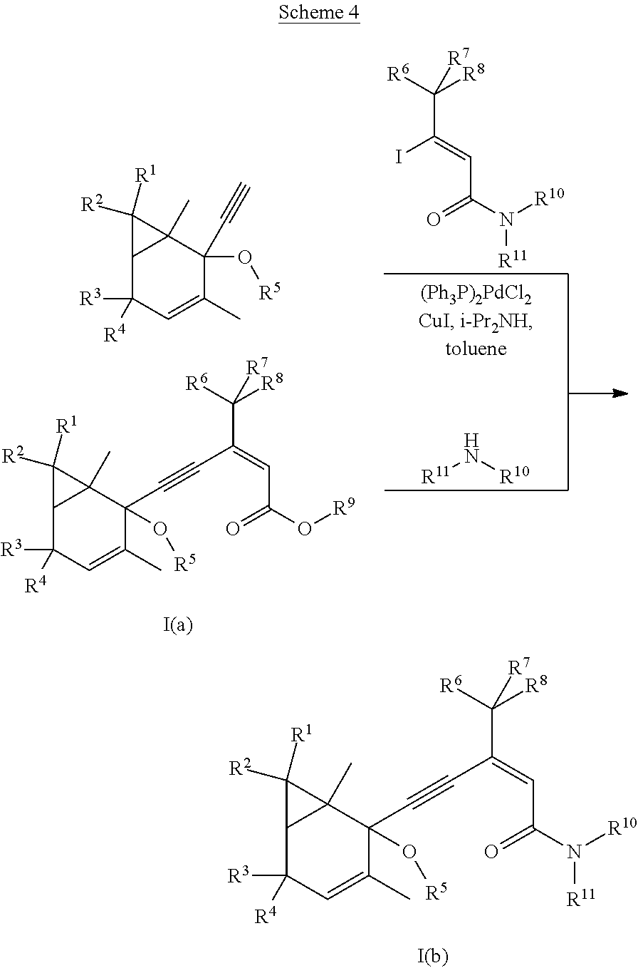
C12C([R3])([R4])C=C(C)C(C#CC(=CC(N([R10])[R11])=O)C([R6])([R8])[R7])(O[R5])C1(C)C2([R2])[R1].N([R10])[R11].C12C([R3])([R4])C=C(C)C(C#CC(=CC(O[R9])=O)C([R6])([R8])[R7])(O[R5])C1(C)C2([R2])[R1].C12C([R3])([R4])C=C(C)C(C#C)(O[R5])C1(C)C2([R1])[R2].C(C(=CC(=O)N([R10])[R11])I)([R6])([R8])[R7]
